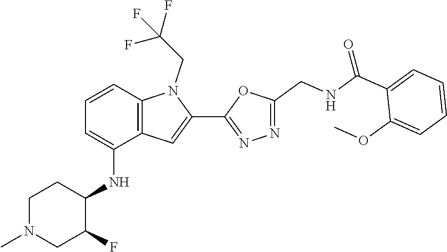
C12=C(C=C(C3=NN=C(CNC(C4=CC=CC=C4OC)=O)O3)N1CC(F)(F)F)C(NC1C(F)CN(C)CC1)=CC=C2
